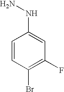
C1=CC(Br)=C(F)C=C1NN
